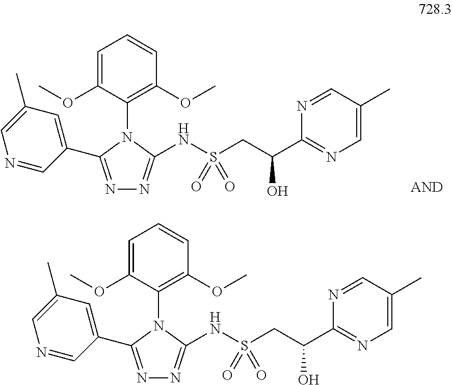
C1=NC(C(CS(NC2=NN=C(C3=CC(C)=CN=C3)N2C2=C(OC)C=CC=C2OC)(=O)=O)O)=NC=C1C.C1=NC(C(CS(NC2=NN=C(C3=CC(C)=CN=C3)N2C2=C(OC)C=CC=C2OC)(=O)=O)O)=NC=C1C
